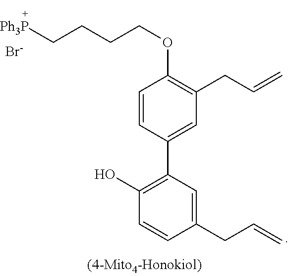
C1(O)=C(C2=CC(CC=C)=C(OCCCC[Ph3P])C=C2)C=C(CC=C)C=C1.[Br-]
